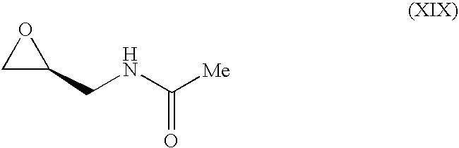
C1C(CNC([Me])=O)O1
